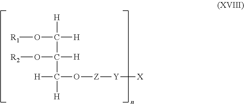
O(C([H])([H])C(O[R2])([H])C([H])(O[Z][Y][X])[H])[R1]
